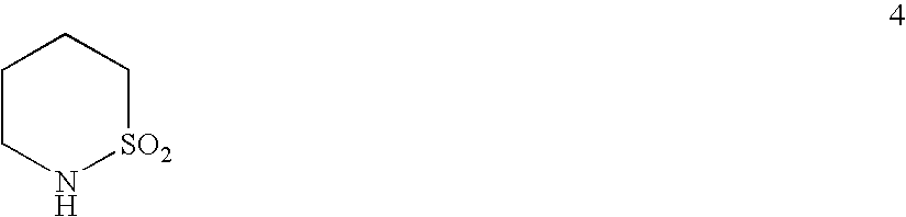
C1CN[SO2]CC1
